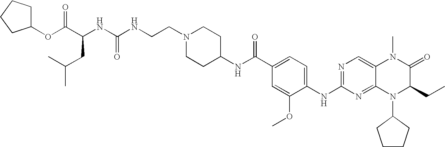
C1(OC(C(NC(NCCN2CCC(NC(C3=CC=C(NC4=NC=C5C(=N4)N(C4CCCC4)C(CC)C(=O)N5C)C(OC)=C3)=O)CC2)=O)CC(C)C)=O)CCCC1
